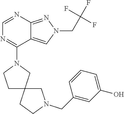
C1=NC2=NN(CC(F)(F)F)C=C2C(N2CCC3(C2)CCN(CC2=CC(O)=CC=C2)C3)=N1
